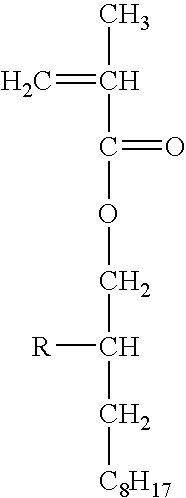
CC(=C)C(=O)OCC([R])C[C8H17]
